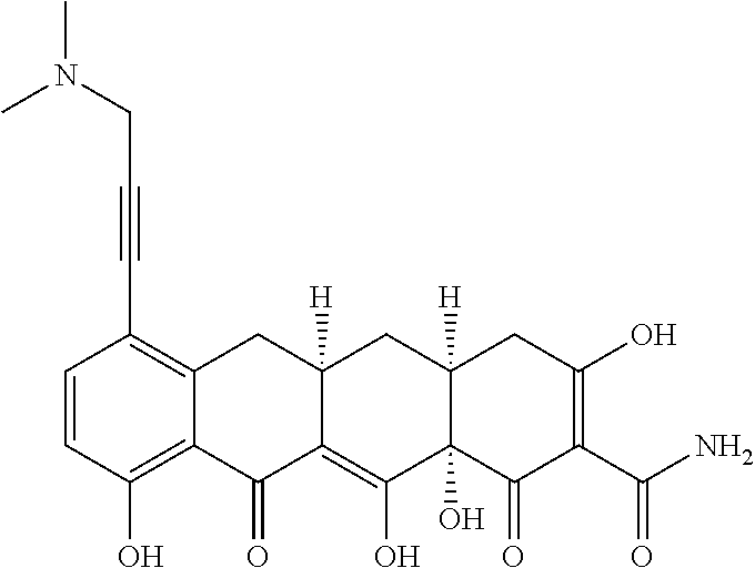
C1=CC(O)=C2C(=C1C#CCN(C)C)CC1([H])C(=C(O)C3(O)C([H])(C1)CC(O)=C(C(N)=O)C3=O)C2=O
